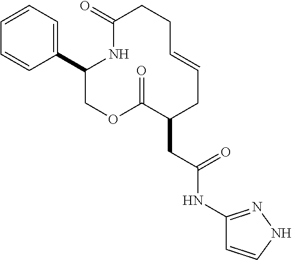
C1(C2=CC=CC=C2)COC(=O)C(CC(NC2=NNC=C2)=O)CC=CCCC(=O)N1
